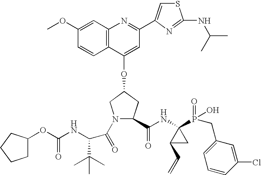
C12=C(C(OC3CN(C(=O)C(C(C)(C)C)NC(OC4CCCC4)=O)C(C(NC4(P(=O)(O)CC5=CC=CC(Cl)=C5)C(C=C)C4)=O)C3)=CC(C3=CSC(NC(C)C)=N3)=N1)C=CC(OC)=C2
